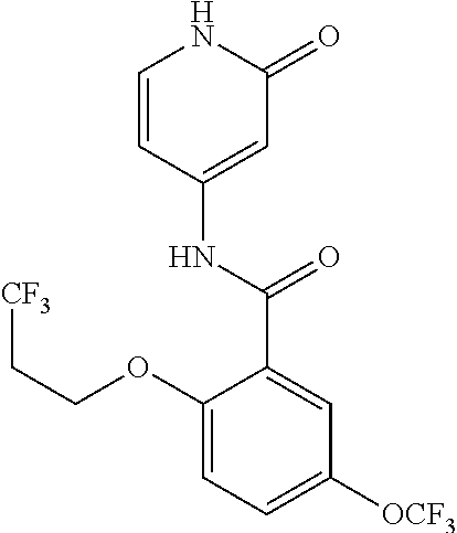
C1=CC(NC(=O)C2=CC([OCF3])=CC=C2OCC[CF3])=CC(=O)N1
